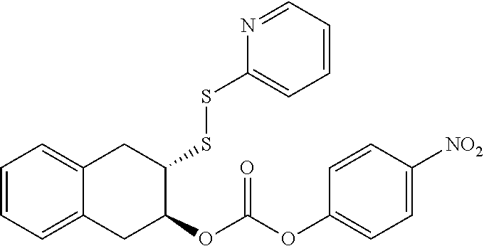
C1=CC=C2C(=C1)CC(SSC1=CC=CC=N1)C(OC(OC1=CC=C([NO2])C=C1)=O)C2
